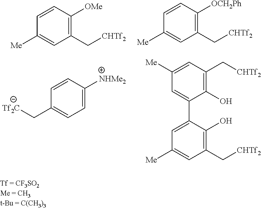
C1(C[CHTf2])=C([OMe])C=CC([Me])=C1.C1(C[CHTf2])=C([OCH2Ph])C=CC([Me])=C1.C1=C([NHMe2])C=CC(C[Tf2C])=C1.C1(O)=C(C[CHTf2])C=C([Me])C=C1C1=CC([Me])=CC(C[CHTf2])=C1O
